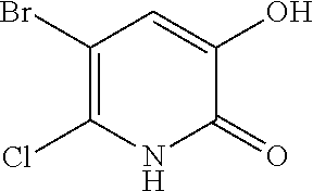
C1(Br)=C(Cl)NC(=O)C(O)=C1
